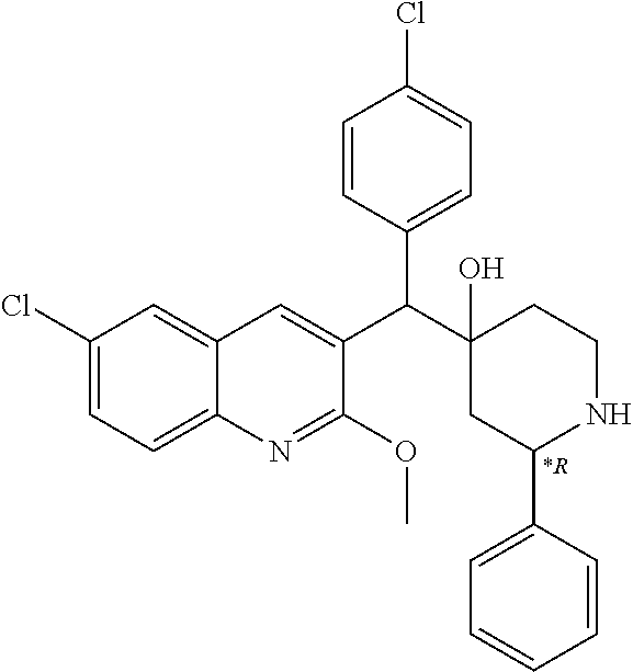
C1(Cl)=CC=C2C(=C1)C=C(C(C1(O)CC(C3=CC=CC=C3)NCC1)C1=CC=C(Cl)C=C1)C(OC)=N2.[*R]
